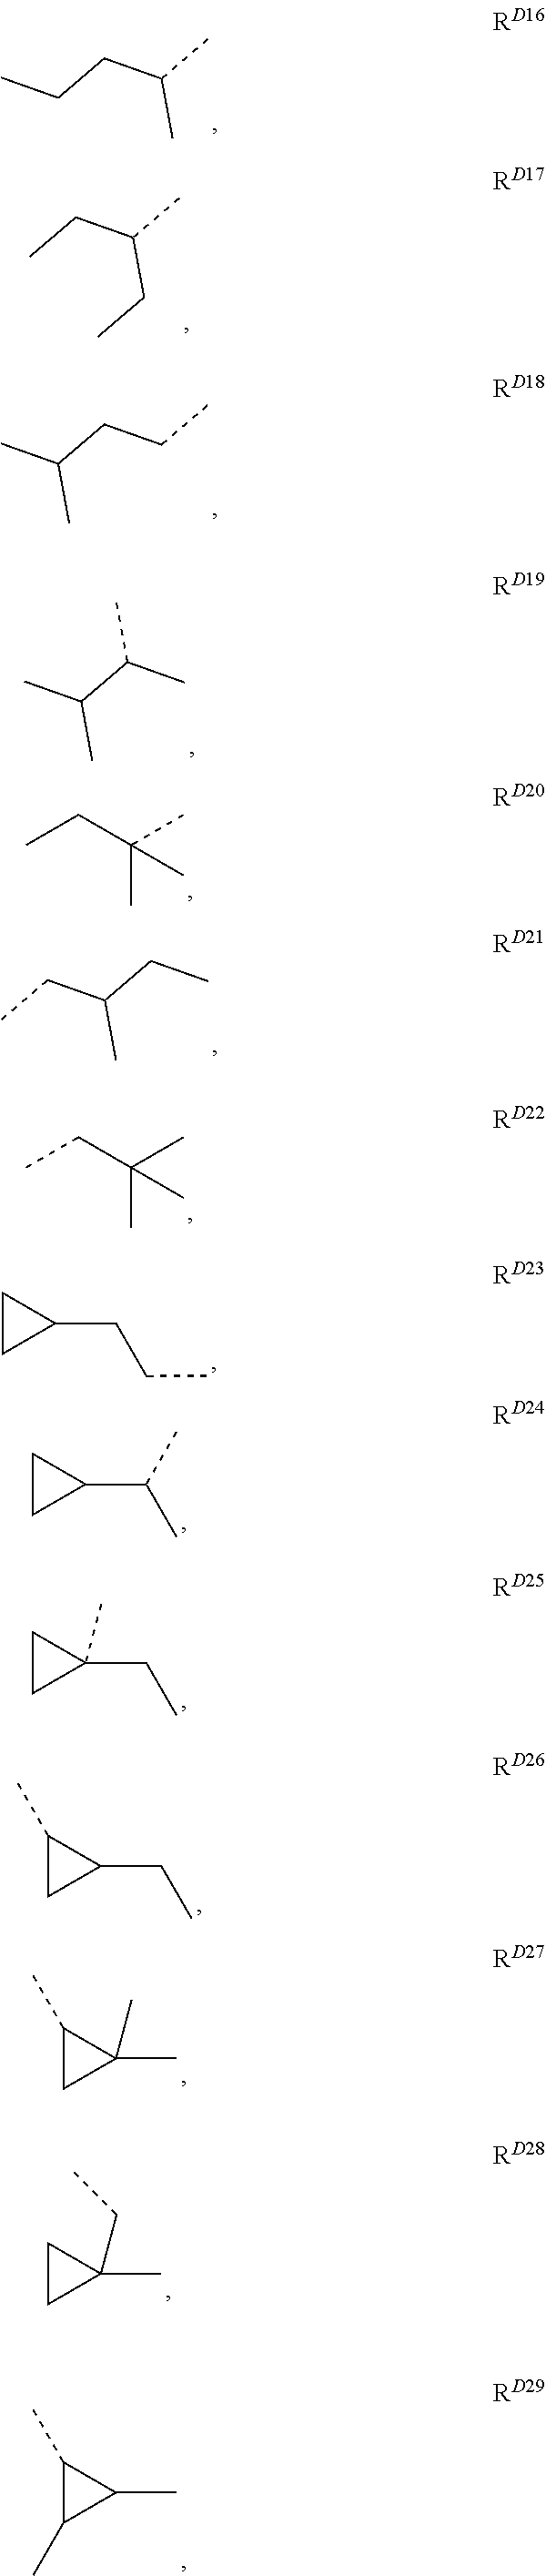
C(CC(C)C)C.CCC(CC)C.C(CCC)(C)C.C(C(C)C)(C)C.CCC(C)(C)C.C(CC)(CC)C.CCC(C)(C)C.C1(CCC)CC1.C1(C(C)C)CC1.C1(CC)(C)CC1.C1(CC)C(C)C1.C1(C)(C)C(C)C1.C1(C)(CC)CC1.C1(C)C(C)C1C
